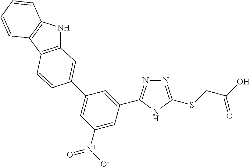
N1=C(SCC(O)=O)NC(C2=CC(C3=CC4=C(C5=C(N4)C=CC=C5)C=C3)=CC([N+]([O-])=O)=C2)=N1
